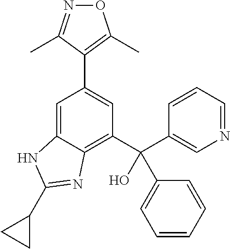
C1=C2C(=C(C(C3=CC=CC=C3)(C3=CN=CC=C3)O)C=C1C1=C(C)ON=C1C)N=C(C1CC1)N2
